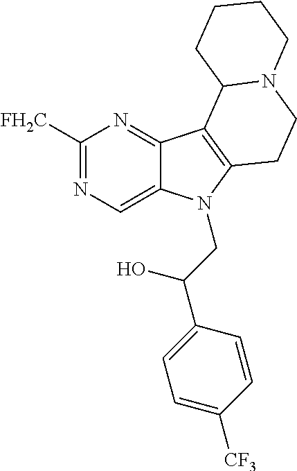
C1([FH2C])=NC=C2C(=N1)C1=C(N2CC(C2=CC=C([CF3])C=C2)O)CCN2C1CCCC2
